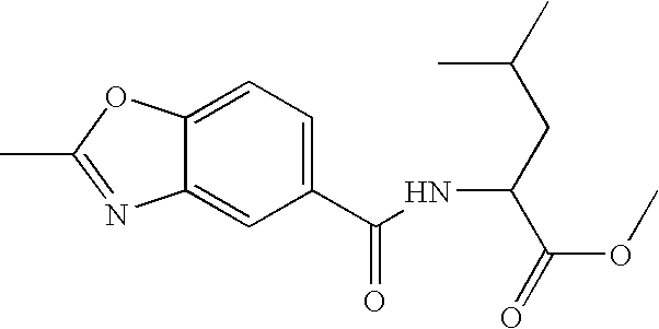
C1(C(NC(CC(C)C)C(=O)OC)=O)=CC=C2C(=C1)N=C(C)O2
